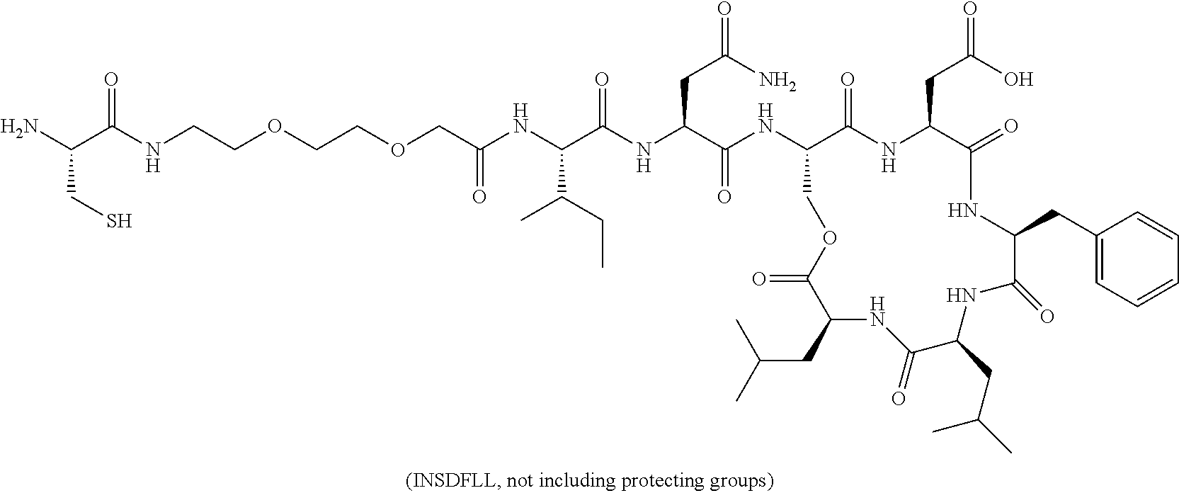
O=C1NC(CC2=CC=CC=C2)C(=O)NC(CC(C)C)C(=O)NC(CC(C)C)C(=O)OCC(NC(=O)C(NC(=O)C(NC(COCCOCCNC(C(N)CS)=O)=O)C(C)CC)CC(N)=O)C(=O)NC1CC(O)=O
